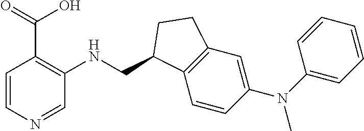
C(NC1=C(C(O)=O)C=CN=C1)C1C2=C(C=C(N(C3=CC=CC=C3)C)C=C2)CC1
